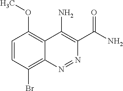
N1=NC2=C(Br)C=CC(OC)=C2C(N)=C1C(N)=O
